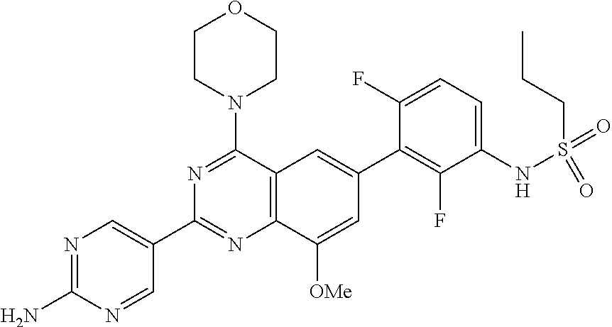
N1=C(N)N=CC(C2=NC3=C(C(N4CCOCC4)=N2)C=C(C2=C(F)C(NS(=O)(=O)CCC)=CC=C2F)C=C3[OMe])=C1
